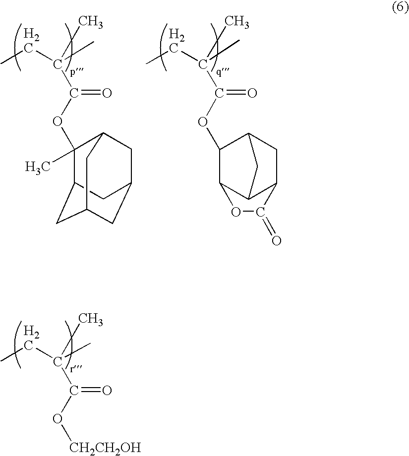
CCC(C)(C)C(O[CH2CH2OH])=O.CCC(C)(C)C(OC1(C)C2CC3CC(CC1C3)C2)=O.CCC(C(OC1C2C3C(CC1C3)C(=O)O2)=O)(C)C
